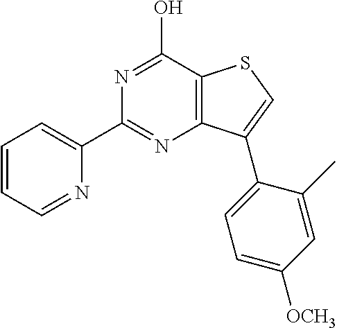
N1=C(O)C2=C(N=C1C1=CC=CC=N1)C(C1=CC=C([OCH3])C=C1C)=CS2
